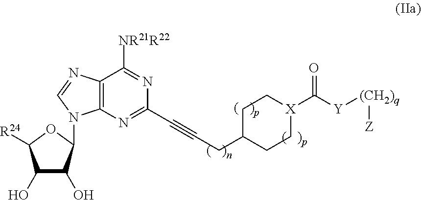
C12=C(N=C(C#CCC3CC[X](C([Y][(CH2)q][Z])=O)CC3)N=C1[NR21R22])N(C1C(O)C(O)C([R24])O1)C=N2
